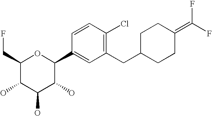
C1(CF)C(O)C(O)C(O)C(C2=CC(CC3CCC(=C(F)F)CC3)=C(Cl)C=C2)O1
